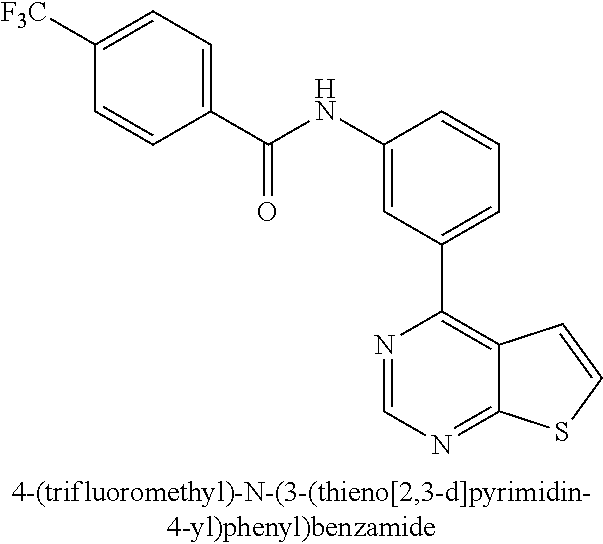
C1(NC(C2=CC=C([F3C])C=C2)=O)=CC(C2=C3C(=NC=N2)SC=C3)=CC=C1
